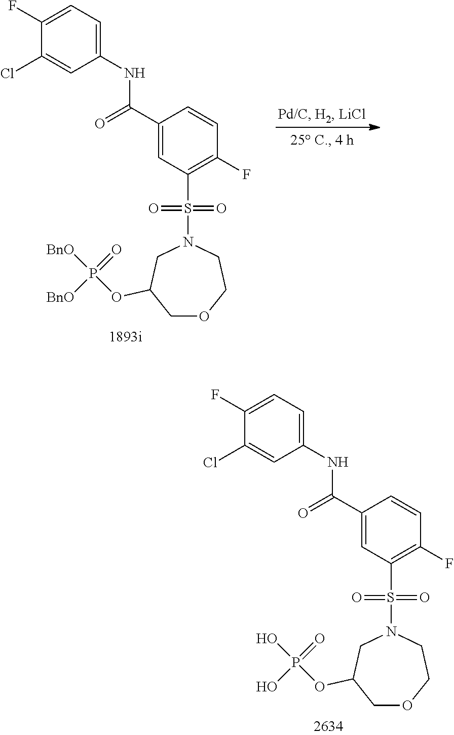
C1(F)=CC=C(NC(C2=CC(S(N3CC(OP([BnO])(=O)[BnO])COCC3)(=O)=O)=C(F)C=C2)=O)C=C1Cl.C1(F)=CC=C(NC(C2=CC(S(N3CC(OP(O)(=O)O)COCC3)(=O)=O)=C(F)C=C2)=O)C=C1Cl
